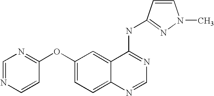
C1=NC=CC(OC2=CC=C3C(=C2)C(NC2=NN(C)C=C2)=NC=N3)=N1
